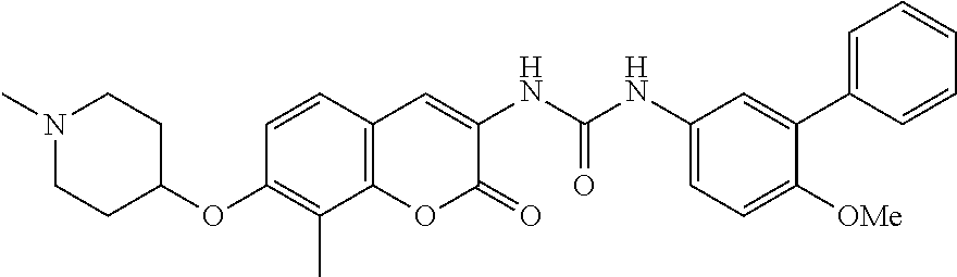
C1=C(C2=CC(NC(NC3=CC4=C(OC3=O)C(C)=C(OC3CCN(C)CC3)C=C4)=O)=CC=C2[OMe])C=CC=C1
